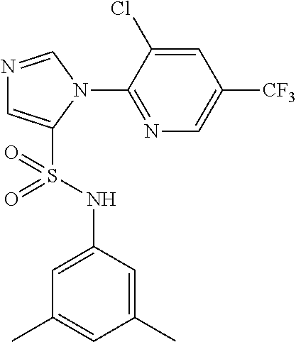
N1=CN(C2=NC=C([CF3])C=C2Cl)C(S(NC2=CC(C)=CC(C)=C2)(=O)=O)=C1
